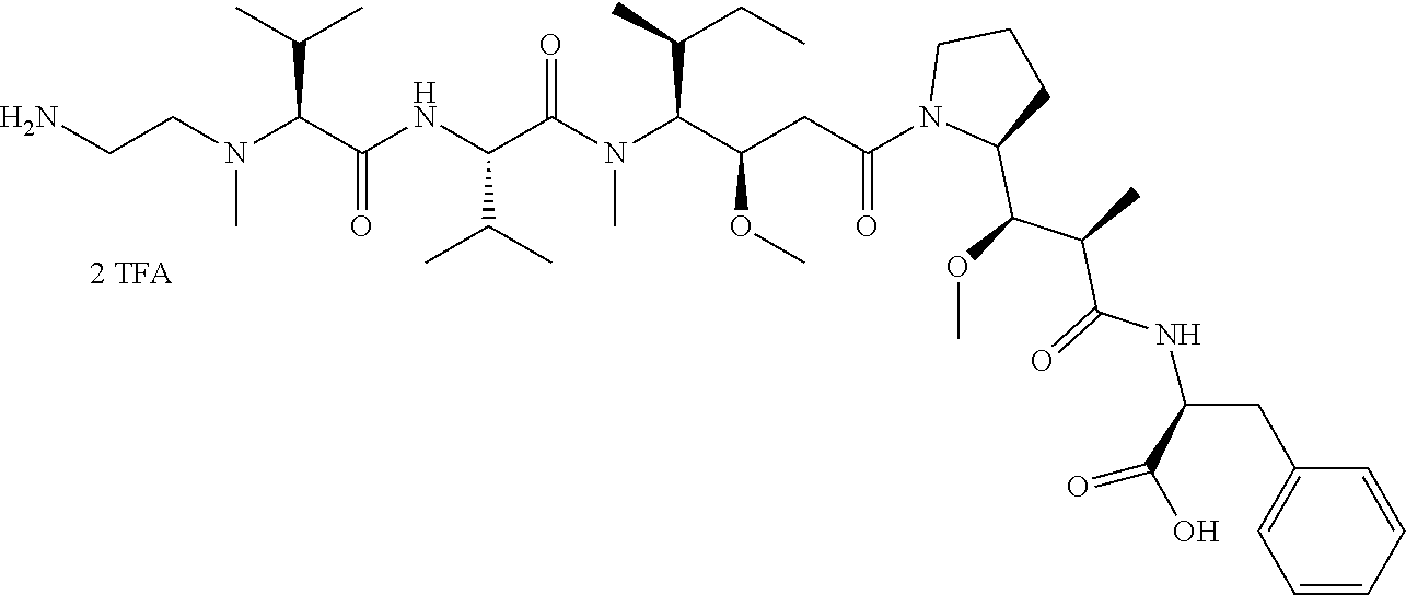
C(CN(C(C(NC(C(N(C(C(CC(N1C(C(OC)C(C)C(=O)NC(CC2=CC=CC=C2)C(=O)O)CCC1)=O)OC)C(CC)C)C)=O)C(C)C)=O)C(C)C)C)N
